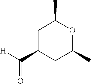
C1C(C([H])=O)CC(C)OC1C
